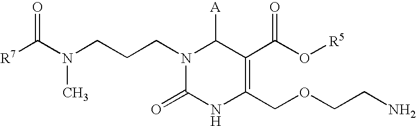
N1(CCCN(C([R7])=O)C)C(=O)NC(COCCN)=C(C(O[R5])=O)C1[A]
